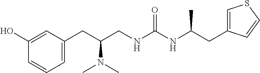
C1(CC(CNC(NC(C)CC2=CSC=C2)=O)N(C)C)=CC=CC(O)=C1
